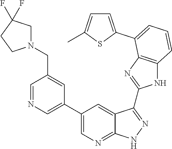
C1=NC=C(C2=CN=C3C(=C2)C(C2=NC4=C(N2)C=CC=C4C2=CC=C(C)S2)=NN3)C=C1CN1CC(F)(F)CC1
